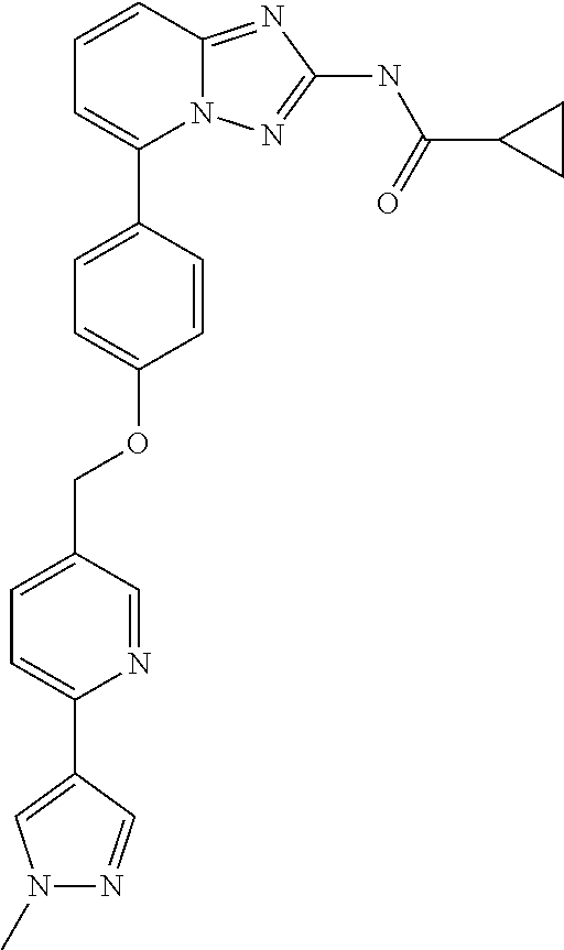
C1=CC2=NC(NC(C3CC3)=O)=NN2C(C2=CC=C(OCC3=CC=C(C4=CN(C)N=C4)N=C3)C=C2)=C1
